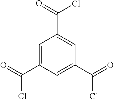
C1=C(C(Cl)=O)C=C(C(Cl)=O)C=C1C(Cl)=O
